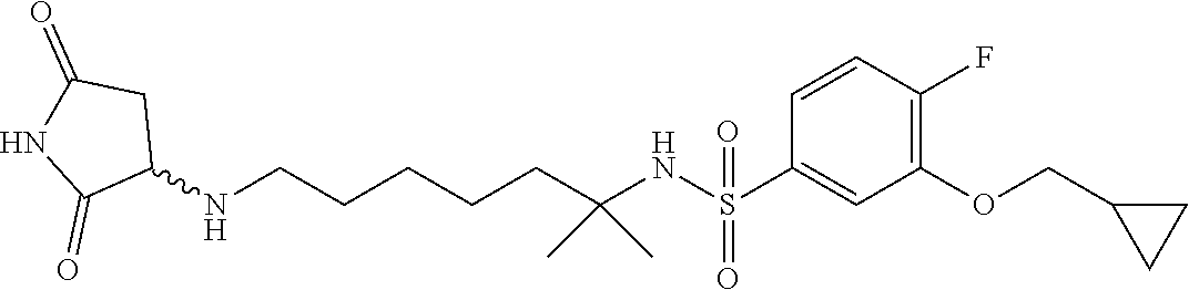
N(CCCCCC(NS(C1=CC(OCC2CC2)=C(F)C=C1)(=O)=O)(C)C)C1CC(=O)NC1=O
